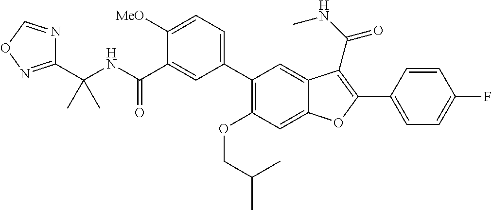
C(NC(C1=CC(C2=C(OCC(C)C)C=C3C(=C2)C(C(NC)=O)=C(C2=CC=C(F)C=C2)O3)=CC=C1[MeO])=O)(C)(C)C1=NOC=N1
